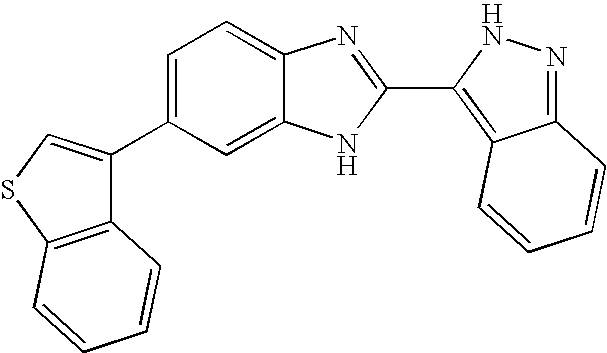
C1=C(C2=CSC3=C2C=CC=C3)C=C2C(=C1)N=C(C1=C3C(=NN1)C=CC=C3)N2
